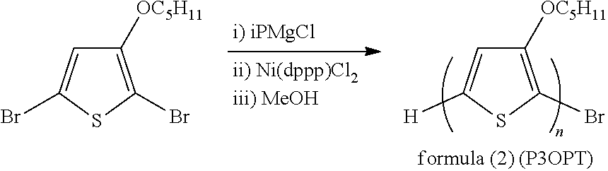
C1([OC5H11])=C(Br)SC([H])=C1.C1([OC5H11])=C(Br)SC(Br)=C1
